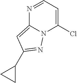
N1=CC=C(Cl)N2C1=CC(C1CC1)=N2
